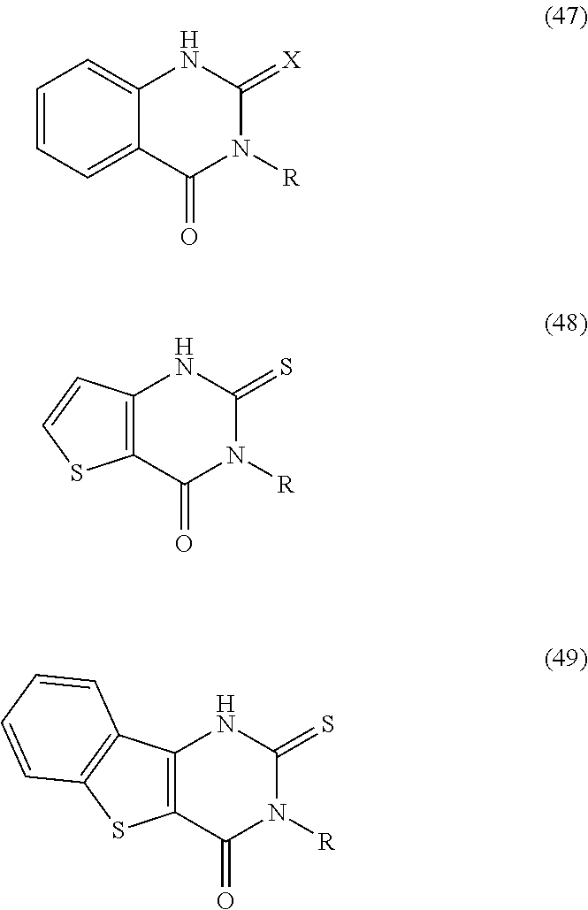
C1=CC=C2C(=C1)NC(=[X])N([R])C2=O.C12=C(NC(=S)N([R])C1=O)C=CS2.C12=C(NC(=S)N([R])C1=O)C1=C(S2)C=CC=C1
